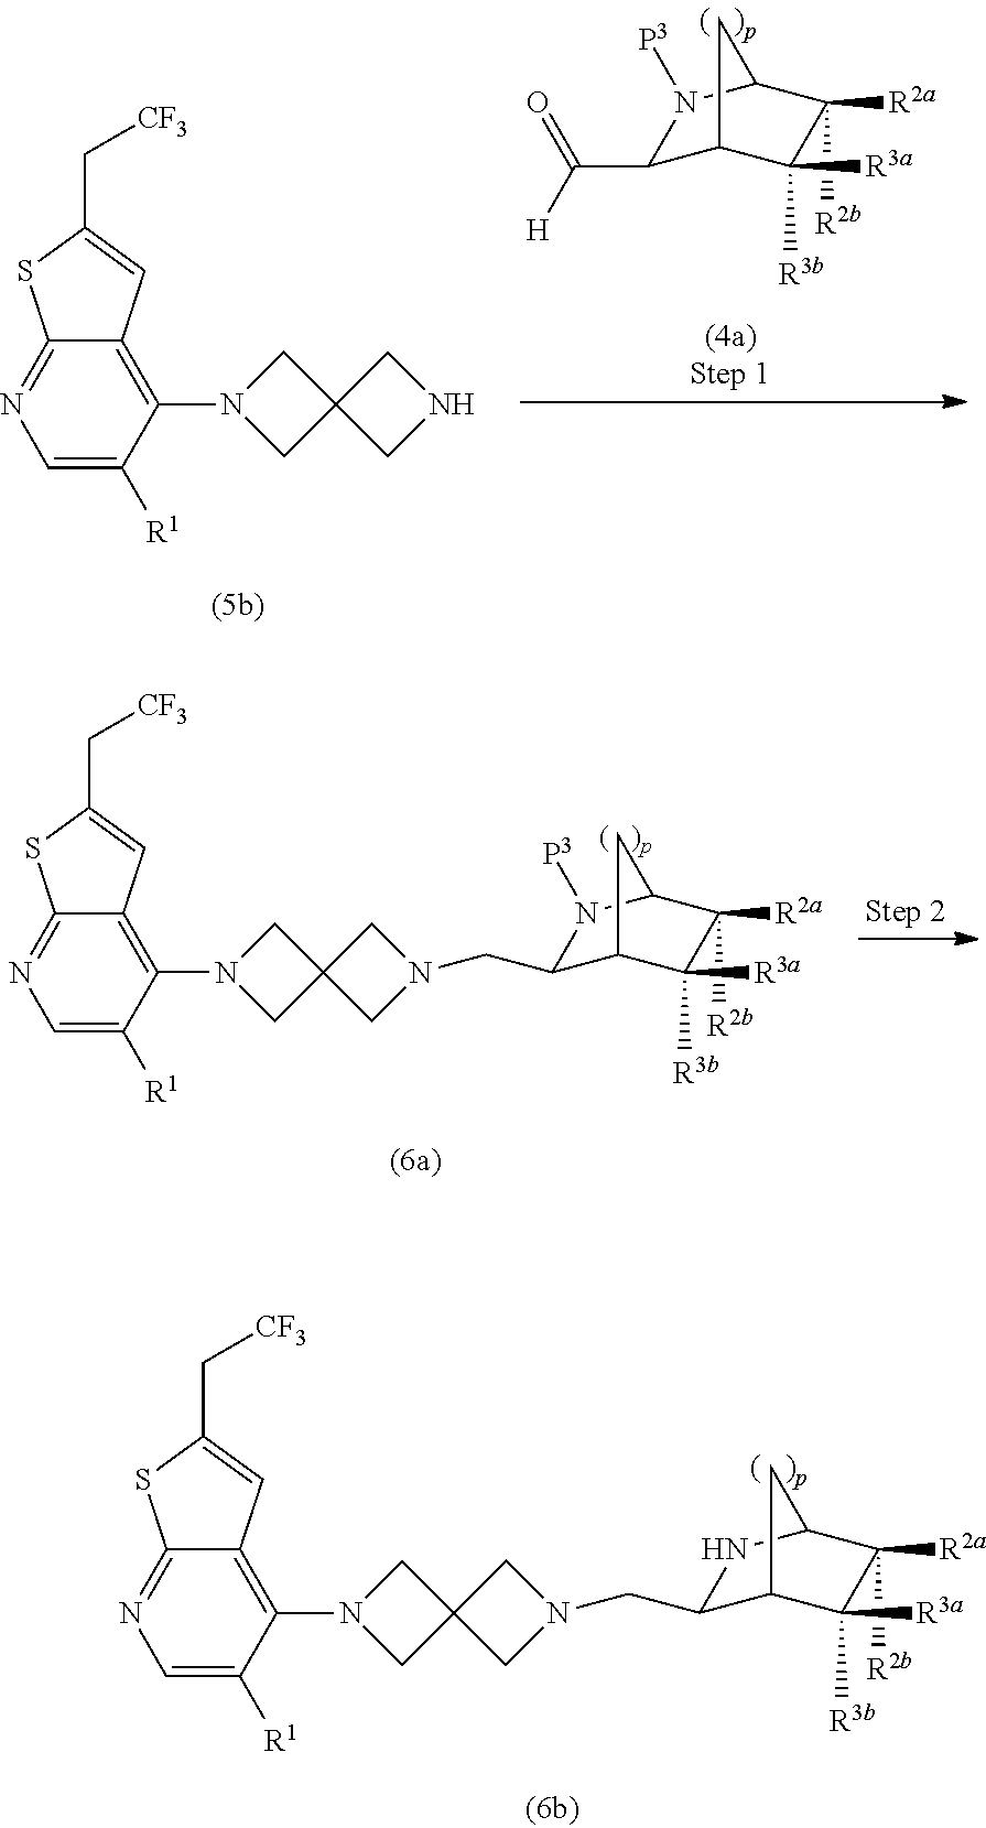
C1([R2b])([R2a])C([R3a])([R3b])C2CC1NC2CN1CC2(CN(C3=C4C(=NC=C3[R1])SC(C[CF3])=C4)C2)C1.C1=C([R1])C(N2CC3(C2)CNC3)=C2C(=N1)SC(C[CF3])=C2.C1([R2b])([R2a])C([R3a])([R3b])C2CC1N([P3])C2C([H])=O.C1([R2b])([R2a])C([R3a])([R3b])C2CC1N([P3])C2CN1CC2(CN(C3=C4C(=NC=C3[R1])SC(C[CF3])=C4)C2)C1
